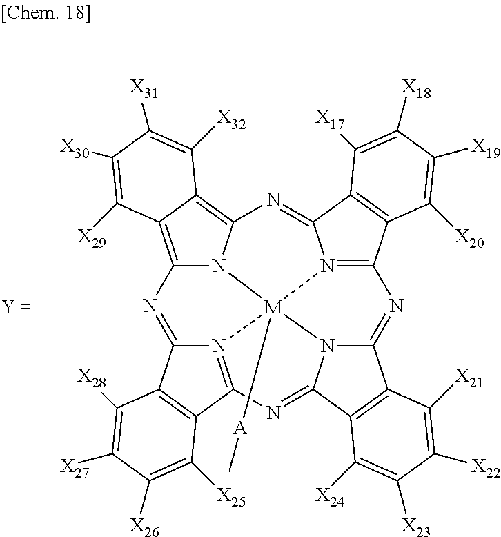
C12=C3C(=C4N1[M]15([A]C)N6=C(C7=C(C6=N4)C([X17])=C([X18])C([X19])=C7[X20])N=C4N1C(=NC1=N5C(=N2)C2=C1C([X25])=C([X26])C([X27])=C2[X28])C1=C4C([X21])=C([X22])C([X23])=C1[X24])C([X32])=C([X31])C([X30])=C3[X29]
